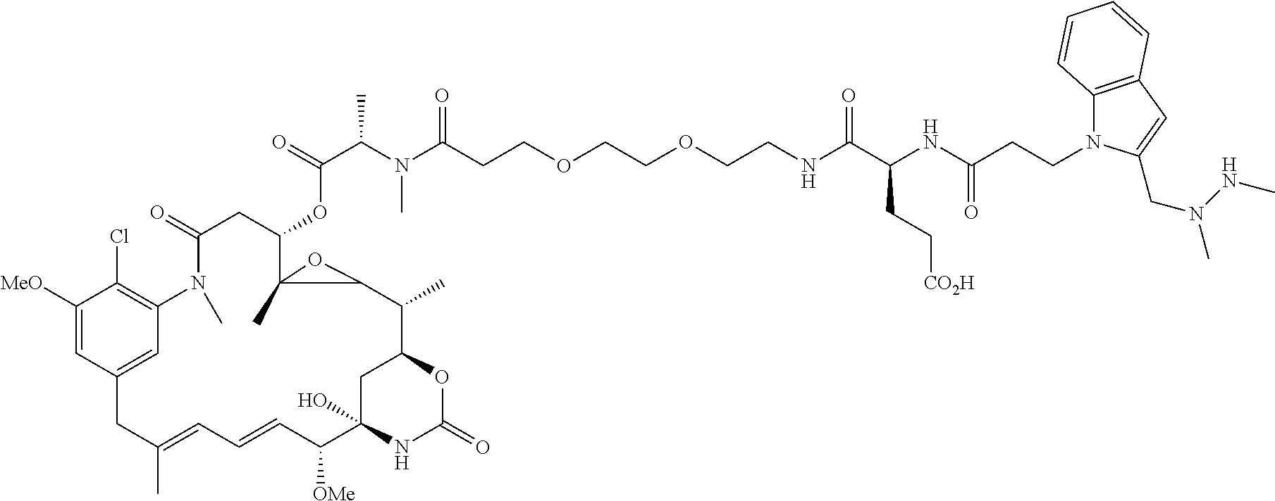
C(C(N(C(CCOCCOCCNC(C(NC(CCN1C2=C(C=C1CN(C)NC)C=CC=C2)=O)CC[CO2H])=O)=O)C)C)(=O)OC1C2(C)C(C(C)C3OC(=O)NC(O)(C([OMe])C=CC=C(C)CC4=CC(=C(Cl)C([MeO])=C4)N(C)C(=O)C1)C3)O2
